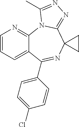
C1=CC=C2C(=N1)N1C(=NN=C1C)C1(N=C2C2=CC=C(Cl)C=C2)CC1
